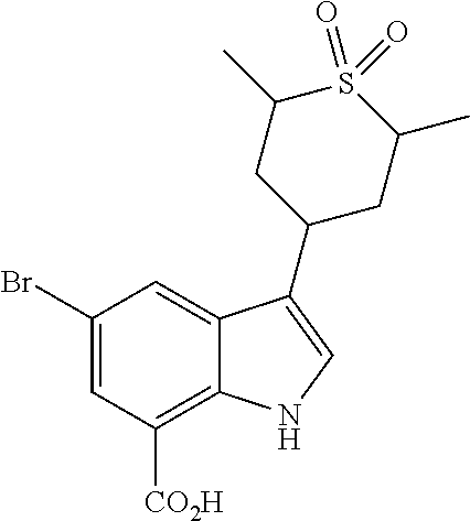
C1(Br)=CC([CO2H])=C2C(=C1)C(C1CC(C)S(=O)(=O)C(C)C1)=CN2
